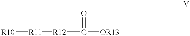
[R10][R11][R12]C(=O)[OR13]
